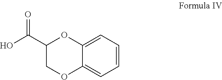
C1(C(O)=O)COC2=CC=CC=C2O1
